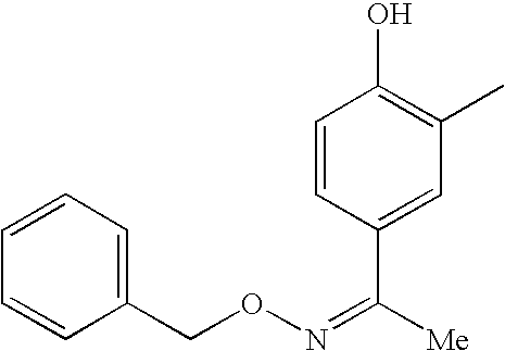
C1=CC(C([Me])=NOCC2=CC=CC=C2)=CC(C)=C1O
